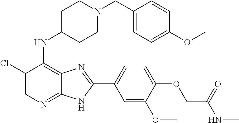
C1(Cl)=CN=C2C(=C1NC1CCN(CC3=CC=C(OC)C=C3)CC1)N=C(C1=CC=C(OCC(NC)=O)C(OC)=C1)N2
